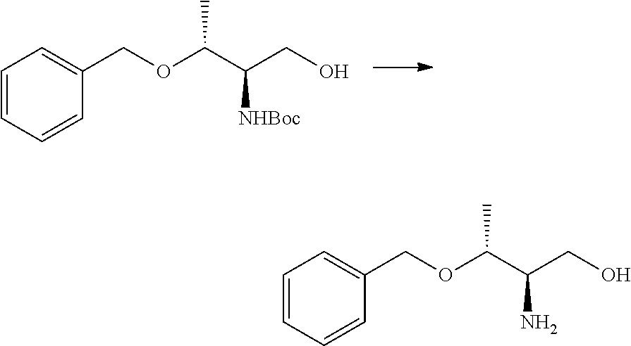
C1=CC=CC(COC(C(CO)[NHBoc])C)=C1.C1=CC=CC(COC(C(CO)N)C)=C1
